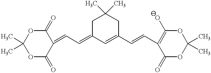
O1C(=O)C(=CC=C2C=C(C=CC3=C(O)OC(C)(C)OC3=O)CC(C)(C)C2)C(=O)OC1(C)C
